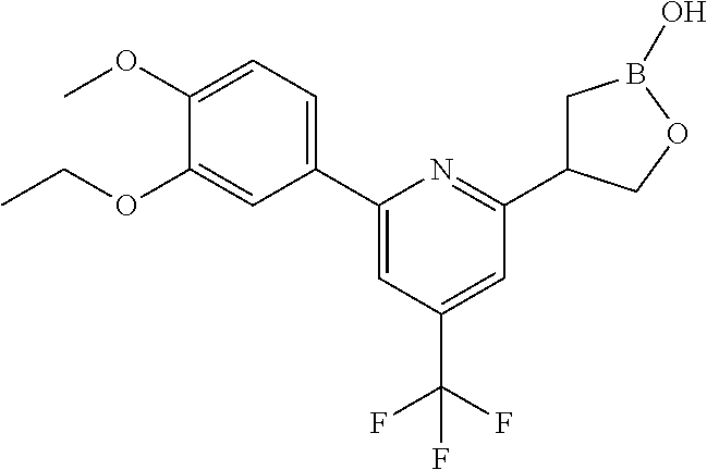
C1(C2=CC(C(F)(F)F)=CC(C3CB(O)OC3)=N2)=CC=C(OC)C(OCC)=C1
